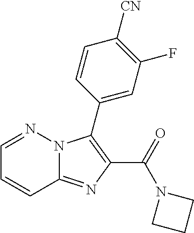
C12=NC(C(=O)N3CCC3)=C(C3=CC(F)=C([CN])C=C3)N1N=CC=C2
